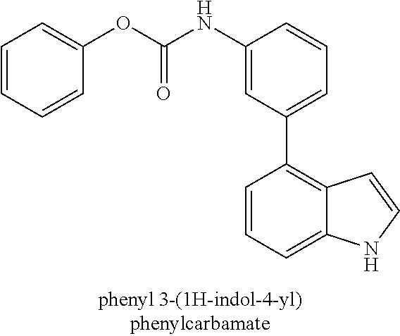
C1(NC(OC2=CC=CC=C2)=O)=CC(C2=C3C(=CC=C2)NC=C3)=CC=C1
